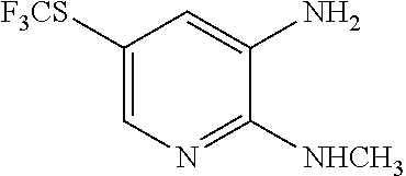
C1([F3CS])=CN=C([NHCH3])C(N)=C1
